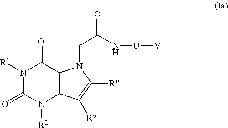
N1([R1])C(=O)N([R2])C2=C(C1=O)N(CC(=O)N[U][V])C([Rb])=C2[Ra]
